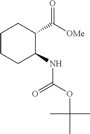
C1CCC(NC(OC(C)(C)C)=O)C(C([OMe])=O)C1
